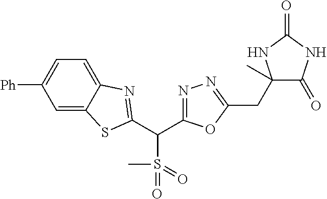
C1=C2C(=CC=C1[Ph])N=C(C(C1=NN=C(CC3(C)C(=O)NC(=O)N3)O1)S(C)(=O)=O)S2
